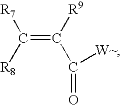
[R7]C([R8])=C([R9])C([W~])=O
